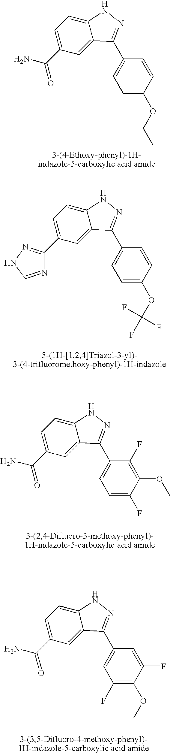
C1=C(C(N)=O)C=C2C(=C1)NN=C2C1=CC=C(OCC)C=C1.C1=C(C2=NNC=N2)C=C2C(=C1)NN=C2C1=CC=C(OC(F)(F)F)C=C1.C1=C(C(N)=O)C=C2C(=C1)NN=C2C1=CC=C(F)C(OC)=C1F.C1=C(C(N)=O)C=C2C(=C1)NN=C2C1=CC(F)=C(OC)C(F)=C1
